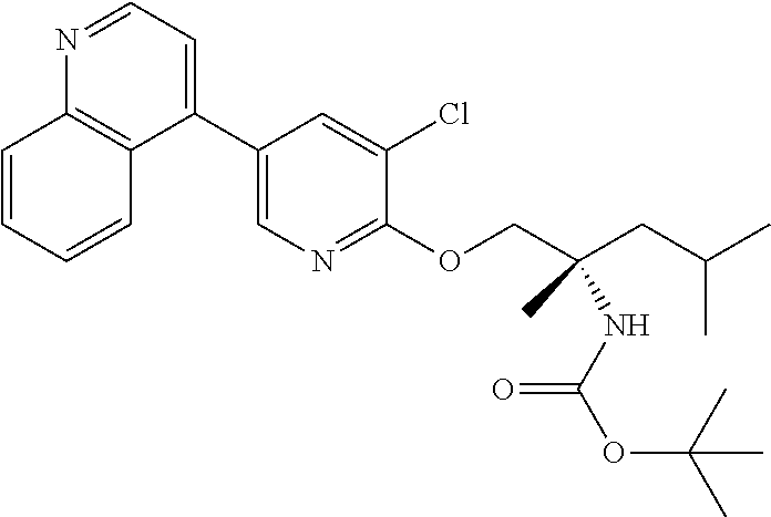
C1(C2=CC=NC3=C2C=CC=C3)=CN=C(OCC(CC(C)C)(C)NC(OC(C)(C)C)=O)C(Cl)=C1
